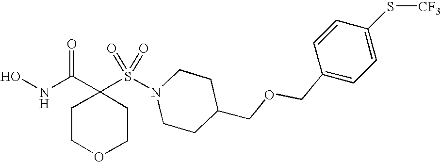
C1(S(N2CCC(COCC3=CC=C(S[CF3])C=C3)CC2)(=O)=O)(C(NO)=O)CCOCC1
